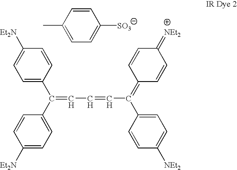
C1=CC(C)=CC=C1[SO3].C1=C(C(C2=CC=C([Et2N])C=C2)=CC=CC(C2=CC=C([NEt2])C=C2)=C2C=CC(=[NEt2])C=C2)C=CC([Et2N])=C1
